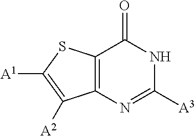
C12=C(N=C([A3])NC1=O)C([A2])=C([A1])S2
